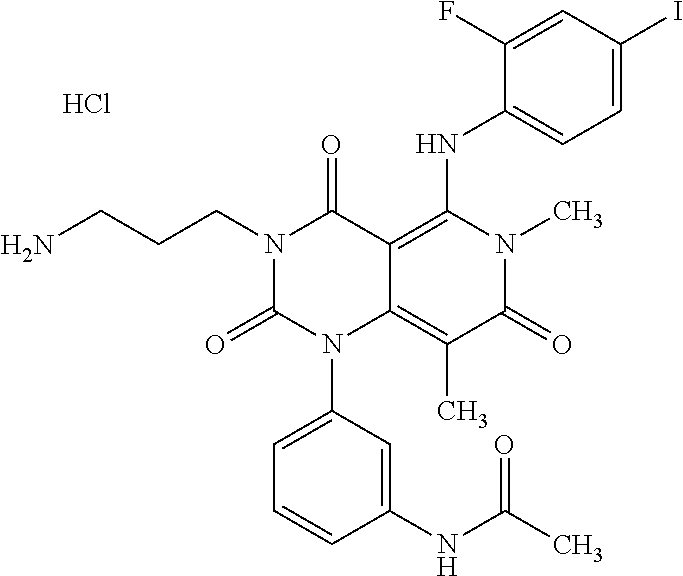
C1(NC(C)=O)=CC(N2C3=C(C)C(=O)N(C)C(NC4=CC=C(I)C=C4F)=C3C(=O)N(CCCN)C2=O)=CC=C1.Cl
